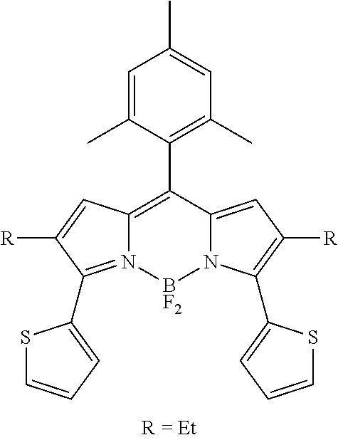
C12=C(C3=C(C)C=C(C)C=C3C)C3=CC([R])=C(C4=CC=CS4)N3[BF2]N1=C(C1=CC=CS1)C([R])=C2
